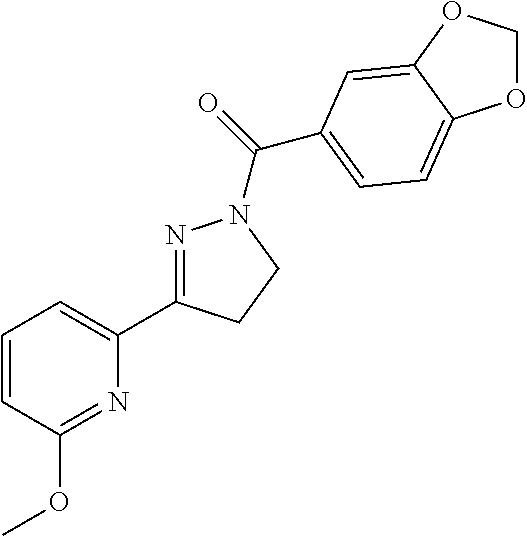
C1=CC(OC)=NC(C2=NN(C(=O)C3=CC=C4OCOC4=C3)CC2)=C1
